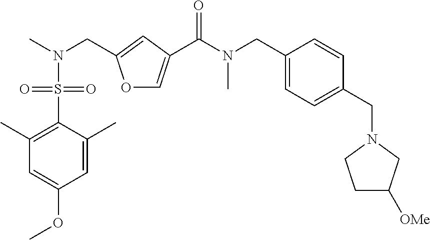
C1(CN(C)C(=O)C2=COC(CN(C)S(=O)(=O)C3=C(C)C=C(OC)C=C3C)=C2)=CC=C(CN2CCC([OMe])C2)C=C1
